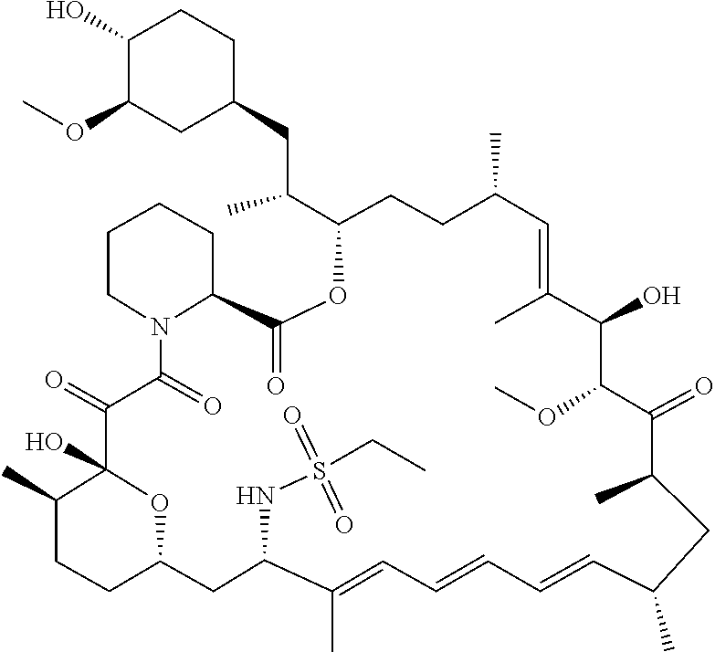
O(C1C(O)C(C)=CC(C)CCC(C(CC2CC(OC)C(O)CC2)C)OC(=O)C2CCCCN2C(=O)C(=O)C2(O)C(C)CCC(CC(NS(=O)(=O)CC)C(C)=CC=CC=CC(C)CC(C)C1=O)O2)C
